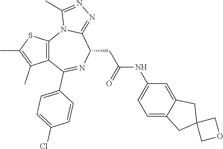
C12=C(C(C3=CC=C(Cl)C=C3)=NC(CC(NC3=CC=C4C(=C3)CC3(C4)COC3)=O)C3=NN=C(C)N13)C(C)=C(C)S2
